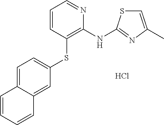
C1=C2C(=CC(SC3=C(NC4=NC(C)=CS4)N=CC=C3)=C1)C=CC=C2.Cl
